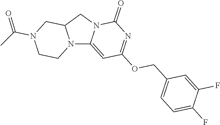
N12C3=CC(OCC4=CC=C(F)C(F)=C4)=NC(=O)N3CC1CN(C(C)=O)CC2
